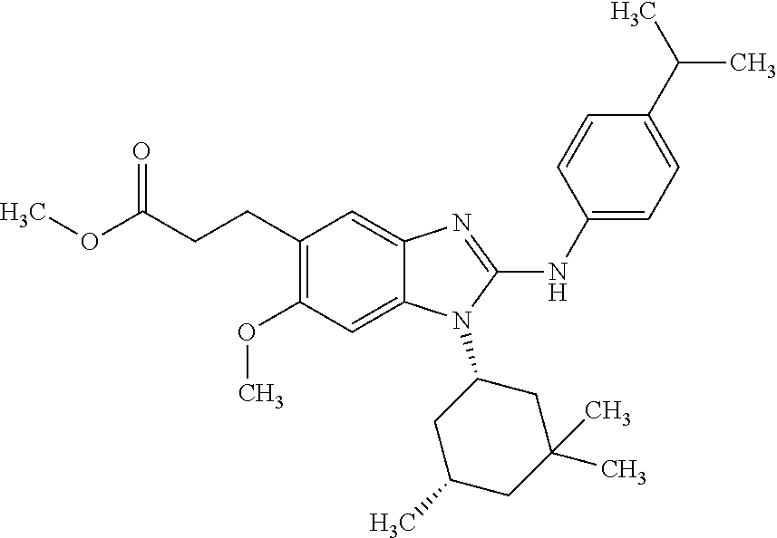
C(CCC1=C(OC)C=C2C(=C1)N=C(NC1=CC=C(C(C)C)C=C1)N2C1CC(C)CC(C)(C)C1)(OC)=O
